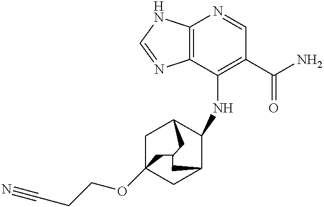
C12=C(C(NC3C4CC5(OCCC#N)CC3CC(C5)C4)=C(C(N)=O)C=N1)N=CN2
